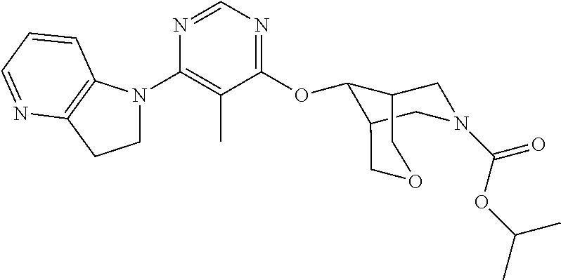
C1(OC2C3CN(C(=O)OC(C)C)CC2COC3)=NC=NC(N2CCC3=C2C=CC=N3)=C1C
